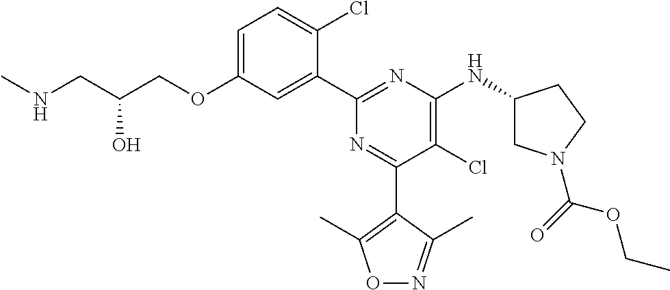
C1=C(OCC(CNC)O)C=C(C2=NC(NC3CN(C(=O)OCC)CC3)=C(Cl)C(C3=C(C)ON=C3C)=N2)C(Cl)=C1
